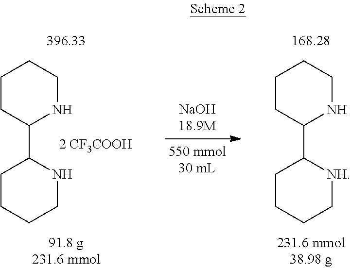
C1CC(C2NCCCC2)NCC1.C1CC(C2[NH]CCCC2)NCC1
